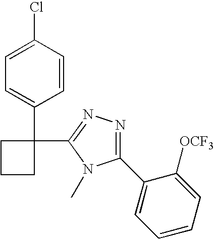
C1(Cl)=CC=C(C2(C3=NN=C(C4=CC=CC=C4[OCF3])N3C)CCC2)C=C1
